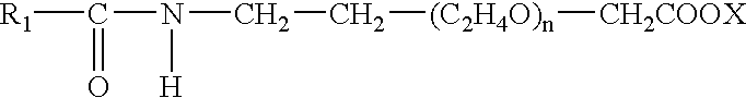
[R1]C(N(CC[(C2H4O)n][CH2COOX])[H])=O
